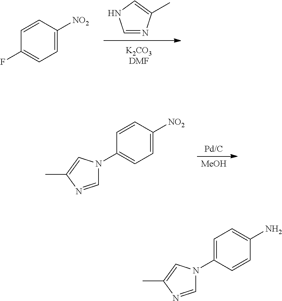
C1=NC(C)=CN1.C1(F)=CC=C([NO2])C=C1.[Pd/C].[MeOH].C1(N2C=NC(C)=C2)=CC=C([NO2])C=C1.C1(N2C=NC(C)=C2)=CC=C(N)C=C1
